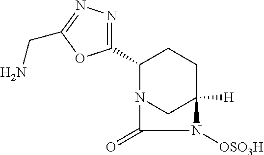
C1(C2=NN=C(CN)O2)N2CC([H])(CC1)N([OSO3H])C2=O
